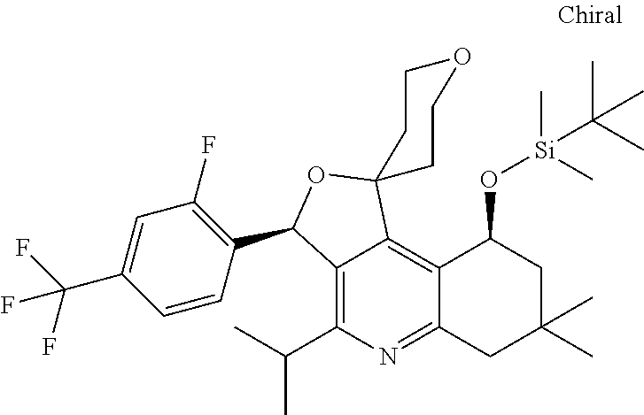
C12=C(C(C)C)N=C3C(=C1C1(OC2C2=C(F)C=C(C(F)(F)F)C=C2)CCOCC1)C(O[Si](C(C)(C)C)(C)C)CC(C)(C)C3
